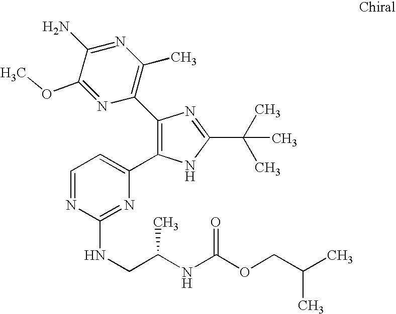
C1(C2=C(C)N=C(N)C(OC)=N2)=C(C2=CC=NC(NCC(NC(OCC(C)C)=O)C)=N2)NC(C(C)(C)C)=N1
